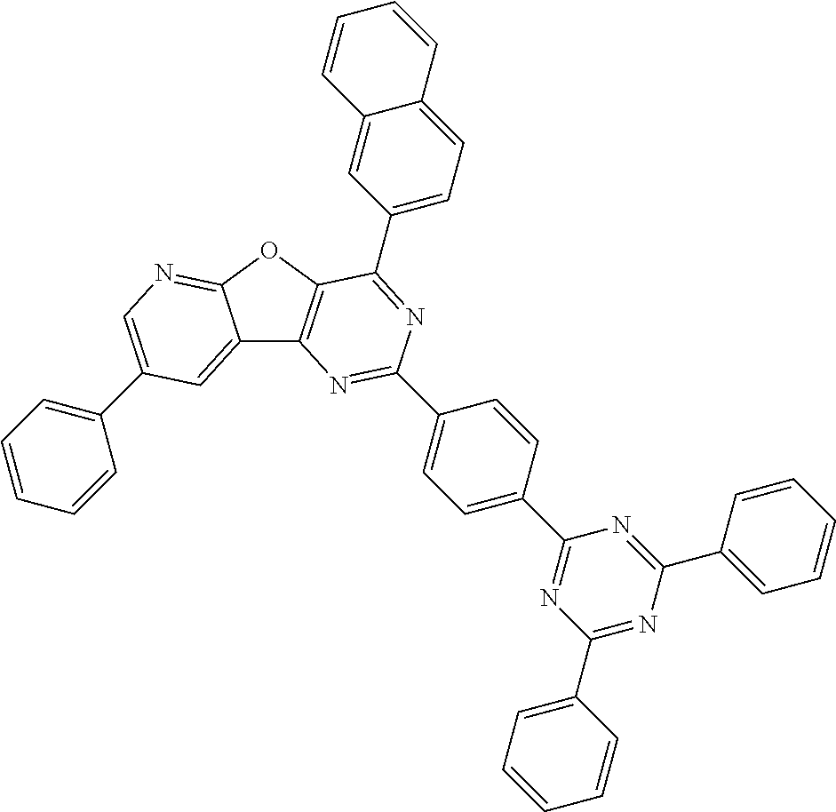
C1=C(C2=NC(C3=CC=CC=C3)=NC(C3=CC=CC=C3)=N2)C=CC(C2=NC3=C(OC4=NC=C(C5=CC=CC=C5)C=C34)C(C3=CC=C4C(=C3)C=CC=C4)=N2)=C1
